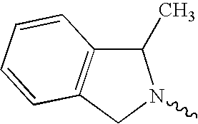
C1(C)C2=C(CN1C)C=CC=C2
